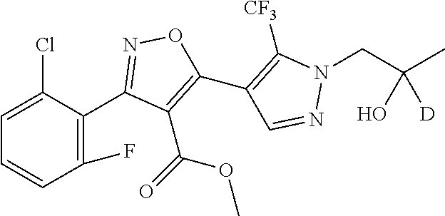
C1(C2=NOC(C3=C([CF3])N(CC(C)(O)[D])N=C3)=C2C(OC)=O)=C(F)C=CC=C1Cl
